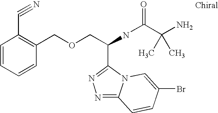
C(NC(=O)C(N)(C)C)(COCC1=C(C#N)C=CC=C1)C1=NN=C2N1C=C(Br)C=C2
